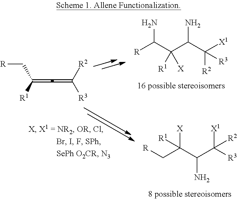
C(=C=C([R3])[R2])(C[R])[R1].NC(C(C(C([X1])([R2])[R3])N)([X])[R1])[R].[X]C(C(C([R3])([X1])[R2])N)(C[R])[R1]
